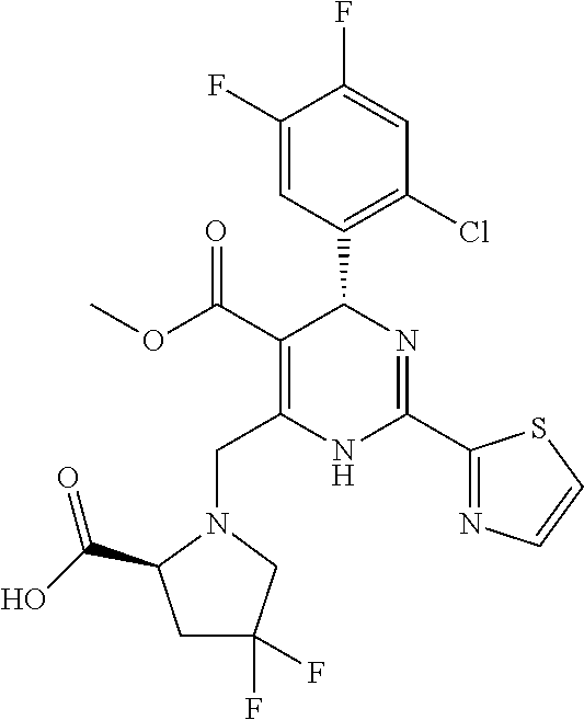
C1(F)=CC(C2C(C(=O)OC)=C(CN3C(C(O)=O)CC(F)(F)C3)NC(C3=NC=CS3)=N2)=C(Cl)C=C1F
